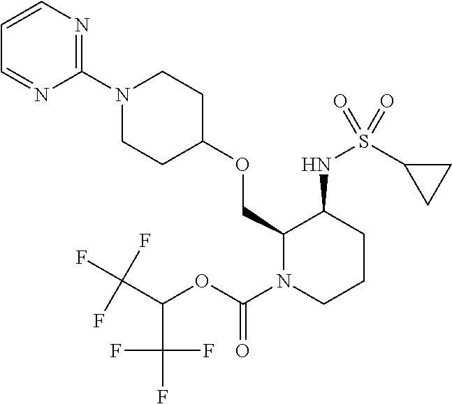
C1(N2CCC(OCC3N(C(OC(C(F)(F)F)C(F)(F)F)=O)CCCC3NS(C3CC3)(=O)=O)CC2)=NC=CC=N1
